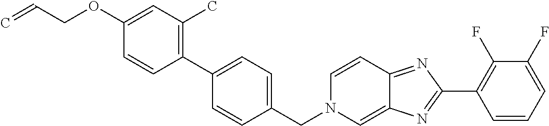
C1=CC=C(F)C(F)=C1C1=NC2=CN(CC3=CC=C(C4=C(C)C=C(OCC=C)C=C4)C=C3)C=CC2=N1
